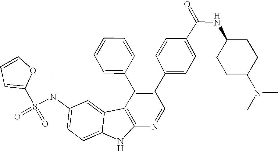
N(C1=CC=C2C(=C1)C1=C(N2)N=CC(C2=CC=C(C(NC3CCC(N(C)C)CC3)=O)C=C2)=C1C1=CC=CC=C1)(S(=O)(=O)C1=CC=CO1)C
